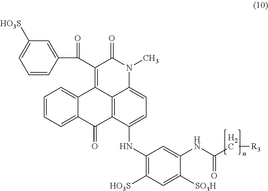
C1=CC(C(C2=C3C4=C(C(=O)C5=CC=CC=C35)C(NC3=C([HO3S])C=C([SO3H])C(NC(=O)C[R3])=C3)=CC=C4N(C)C2=O)=O)=CC([HO3S])=C1
